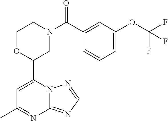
N12C(=NC=N1)N=C(C)C=C2C1CN(C(=O)C2=CC(OC(F)(F)F)=CC=C2)CCO1
